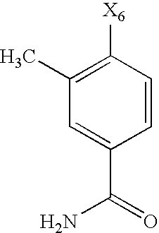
C1(C)=C([X6])C=CC(C(=O)N)=C1
